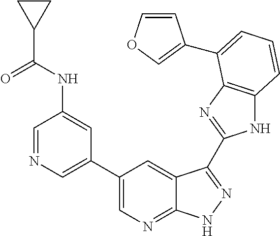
N1C2=C(N=C1C1=NNC3=NC=C(C4=CN=CC(NC(C5CC5)=O)=C4)C=C31)C(C1=COC=C1)=CC=C2
